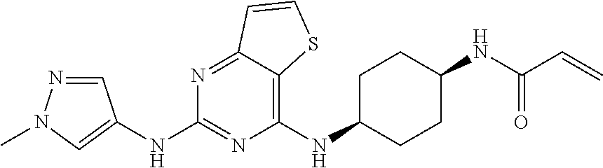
C1C(NC2=C3C(=NC(NC4=CN(C)N=C4)=N2)C=CS3)CCC(NC(C=C)=O)C1
